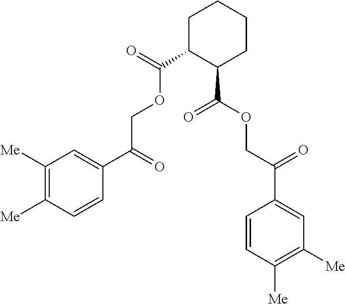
C1C(C(OCC(=O)C2=CC([Me])=C([Me])C=C2)=O)C(C(=O)OCC(=O)C2=CC([Me])=C([Me])C=C2)CCC1
